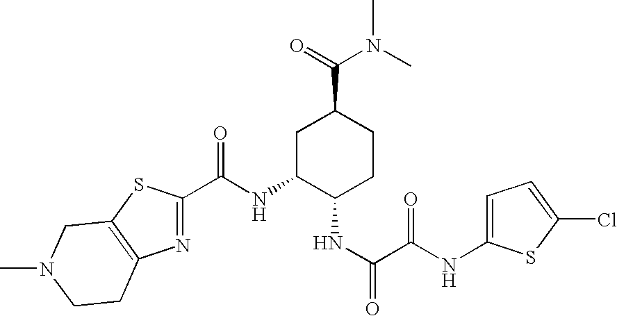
C(NC1C(NC(C(=O)NC2=CC=C(Cl)S2)=O)CCC(C(N(C)C)=O)C1)(=O)C1=NC2=C(S1)CN(C)CC2
